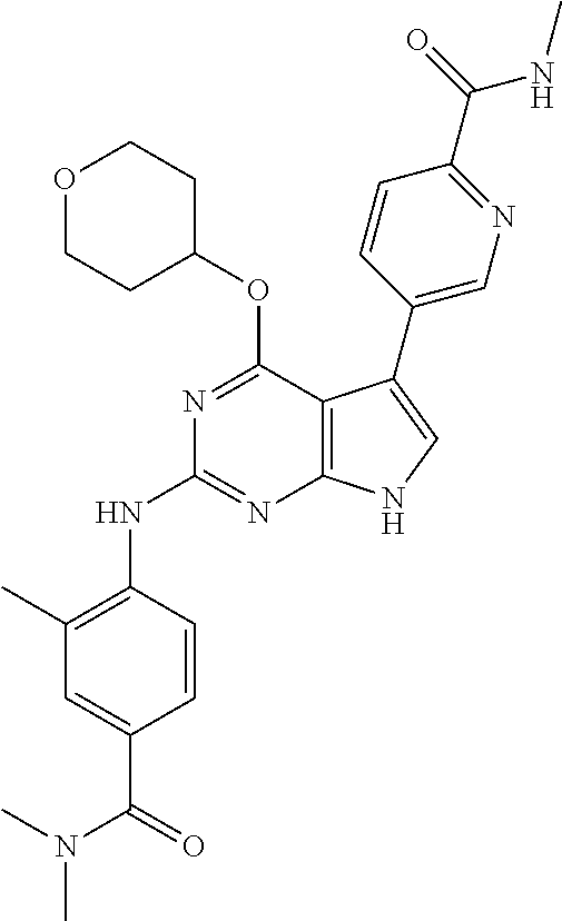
N(C1=NC2=C(C(OC3CCOCC3)=N1)C(C1=CN=C(C(=O)NC)C=C1)=CN2)C1=C(C)C=C(C(=O)N(C)C)C=C1
